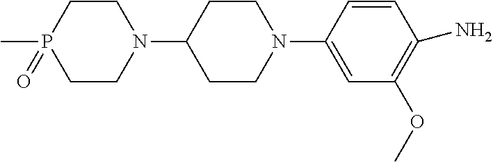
N1(C2=CC(OC)=C(N)C=C2)CCC(N2CCP(=O)(C)CC2)CC1
